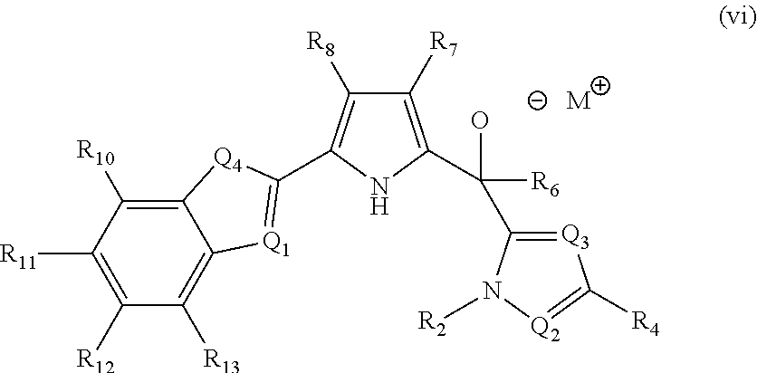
C1([R12])=C([R11])C([R10])=C2C(=C1[R13])[Q1]=C(C1=C([R8])C([R7])=C(C([R6])(O)C3=[Q3]C([R4])=[Q2]N3[R2])N1)[Q4]2.[M]
